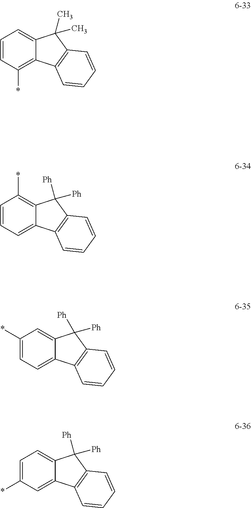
C1=CC(*)=C2C(=C1)C(C)(C)C1=C2C=CC=C1.C1=CC=C2C(=C1*)C([Ph])([Ph])C1=C2C=CC=C1.C1(*)=CC=C2C(=C1)C([Ph])([Ph])C1=C2C=CC=C1.C1=C(*)C=C2C(=C1)C([Ph])([Ph])C1=C2C=CC=C1
